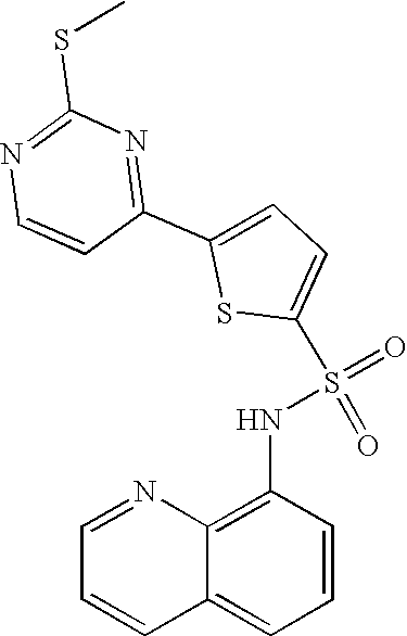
C1=NC2=C(NS(=O)(=O)C3=CC=C(C4=NC(SC)=NC=C4)S3)C=CC=C2C=C1
